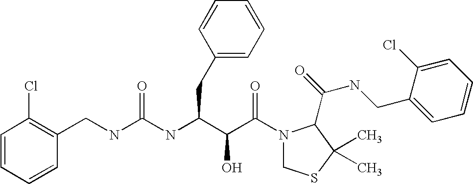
C1(CNC(NC(C(C(N2CSC(C)(C)C2C(NCC2=CC=CC=C2Cl)=O)=O)O)CC2=CC=CC=C2)=O)=C(Cl)C=CC=C1
